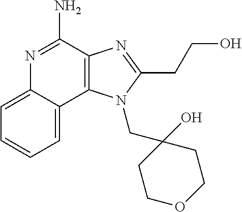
C12=C(C(N)=NC3=CC=CC=C13)N=C(CCO)N2CC1(O)CCOCC1
